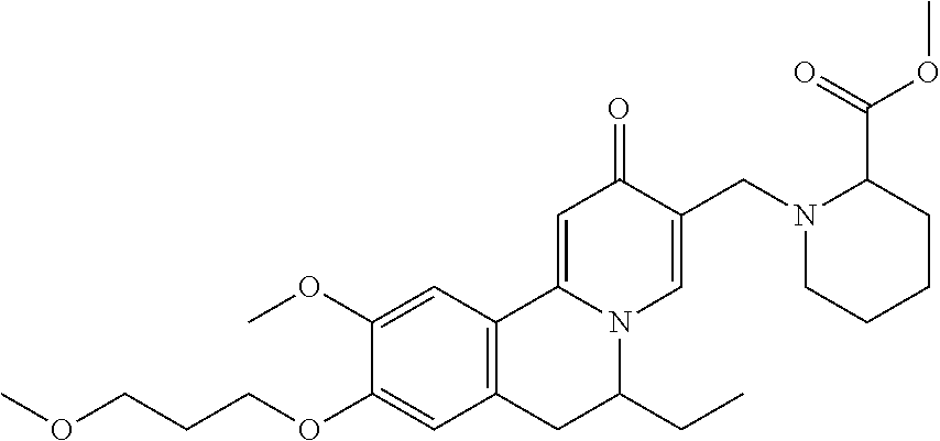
COCCCOC1=CC2=C(C=C1OC)C1=CC(=O)C(CN3CCCCC3C(=O)OC)=CN1C(CC)C2
